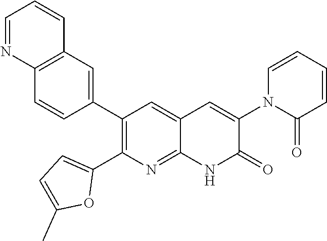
C12=C(C=C(C3=C(C4=CC=C(C)O4)N=C4C(=C3)C=C(N3C(=O)C=CC=C3)C(=O)N4)C=C1)C=CC=N2
